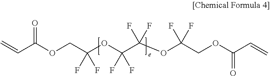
C=CC(OCC(OC(C(OC(F)(F)COC(C=C)=O)(F)F)(F)F)(F)F)=O
